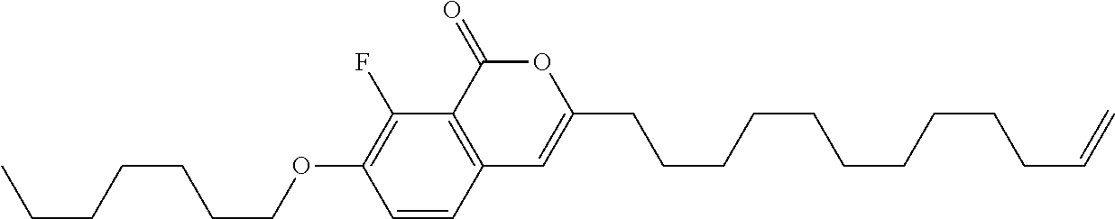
C1=CC2=C(C(F)=C1OCCCCCCC)C(=O)OC(CCCCCCCCCCC=C)=C2
